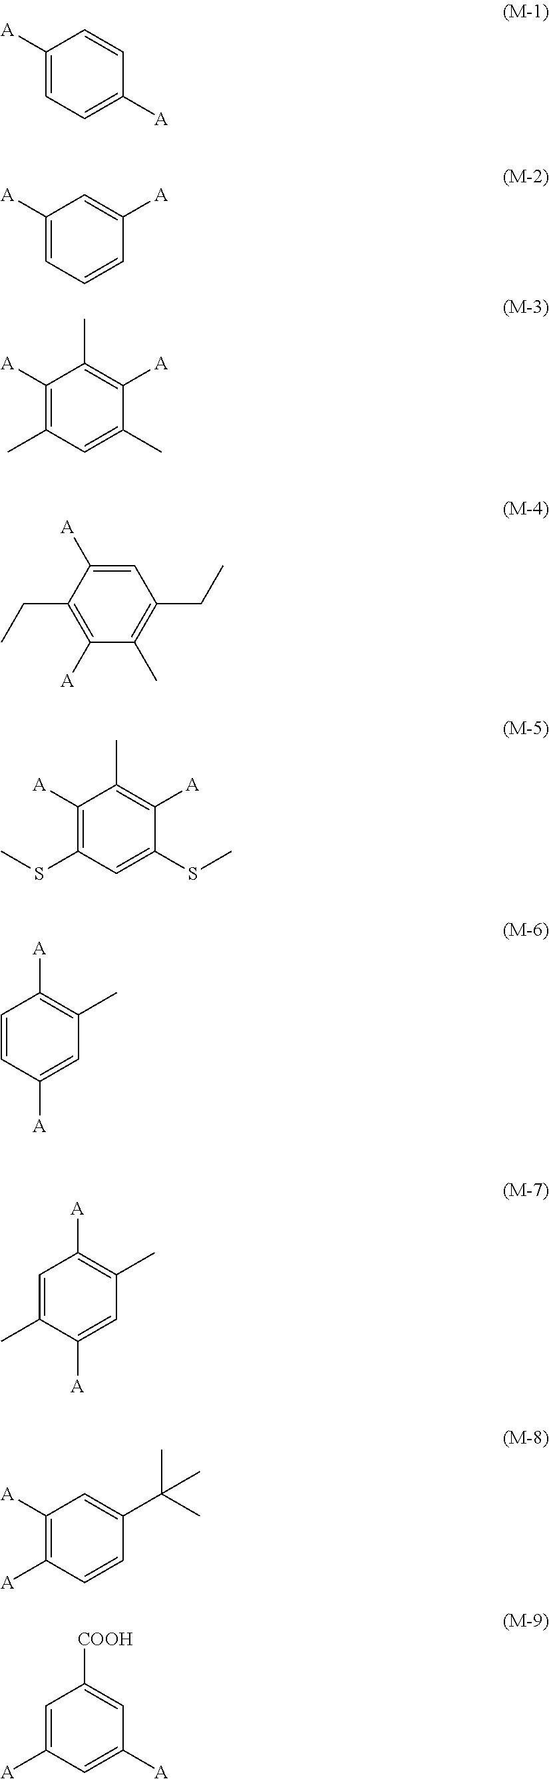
C1=C([A])C(CC)=C([A])C(C)=C1CC.C1([A])=CC=C([A])C=C1.C1([A])=CC=CC([A])=C1.C1([A])=C(C)C=C(C)C([A])=C1C.C1([A])=C(SC)C=C(SC)C([A])=C1C.C1=CC([A])=CC(C)=C1[A].C1=C(C)C([A])=CC(C)=C1[A].C1([A])=C([A])C=CC(C(C)(C)C)=C1.C1=C([A])C=C([A])C=C1[COOH]
